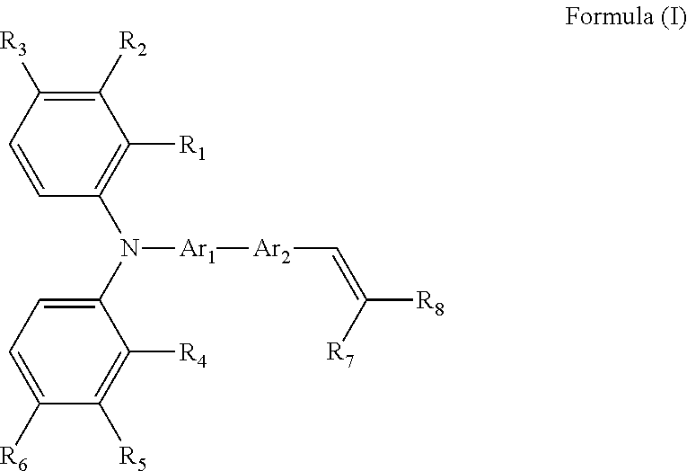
C1([R3])=C([R2])C([R1])=C(N(C2=CC=C([R6])C([R5])=C2[R4])[Ar1][Ar2]C=C([R7])[R8])C=C1
